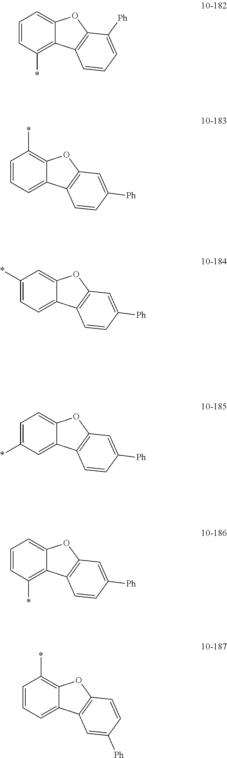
C1=CC(*)=C2C(=C1)OC1=C2C=CC=C1[Ph].C1=CC=C2C(=C1*)OC1=C2C=CC([Ph])=C1.C1(*)=CC=C2C(=C1)OC1=C2C=CC([Ph])=C1.C1=C(*)C=C2C(=C1)OC1=C2C=CC([Ph])=C1.C1=CC(*)=C2C(=C1)OC1=C2C=CC([Ph])=C1.C1=CC=C2C(=C1*)OC1=C2C=C([Ph])C=C1
